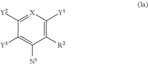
C1([R2])=C([Y1])[X]=C([Y2])C([Y3])=C1[N1]
